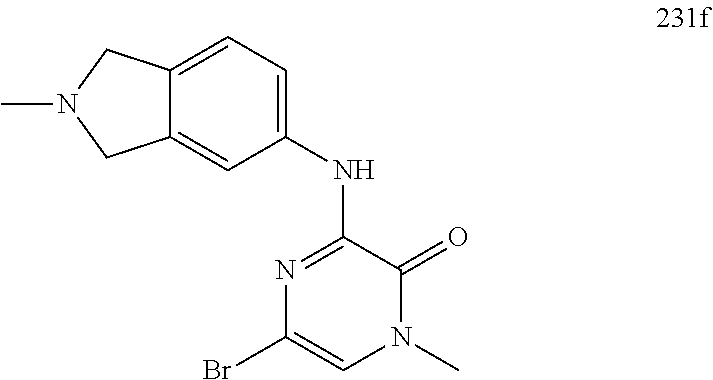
C12=CC(NC3=NC(Br)=CN(C)C3=O)=CC=C1CN(C)C2
